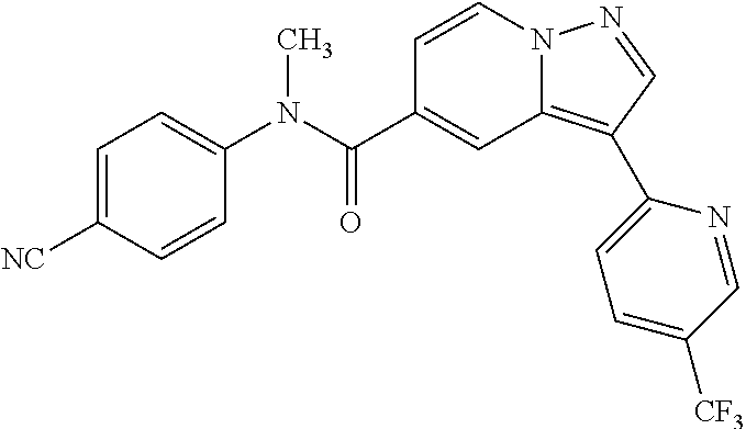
C1=CN2C(=C(C3=CC=C([CF3])C=N3)C=N2)C=C1C(N(C1=CC=C([NC])C=C1)C)=O
